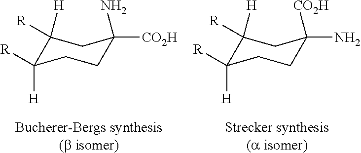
C1([R])([H])C([R])([H])CCC(N)([CO2H])C1.C1([R])([H])C([R])([H])CCC([CO2H])(N)C1
